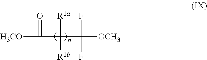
[H3CO]C(=O)C([R1a])([R1b])C(F)(F)[OCH3]
